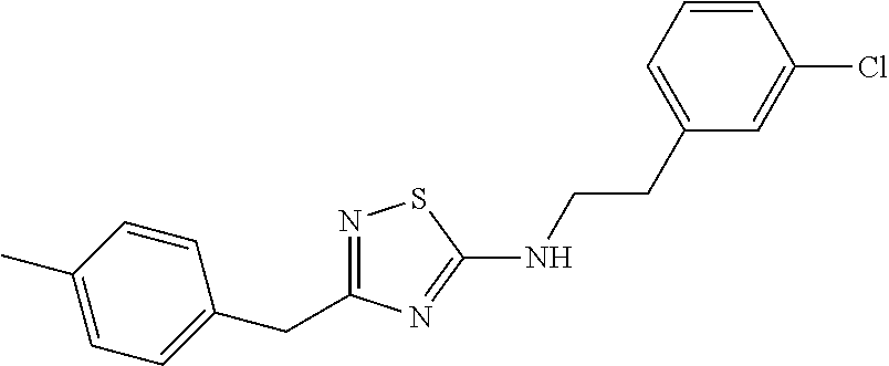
N1=C(CC2=CC=C(C)C=C2)N=C(NCCC2=CC=CC(Cl)=C2)S1
